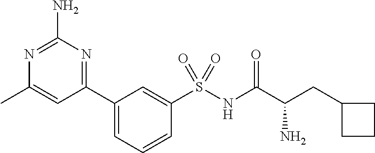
C1(C2=NC(N)=NC(C)=C2)=CC=CC(S(NC(C(CC2CCC2)N)=O)(=O)=O)=C1
